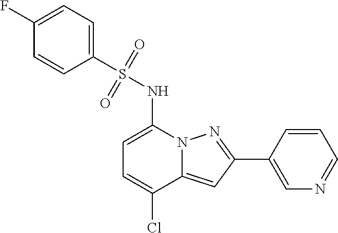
C1=C(NS(C2=CC=C(F)C=C2)(=O)=O)N2C(=CC(C3=CN=CC=C3)=N2)C(Cl)=C1
